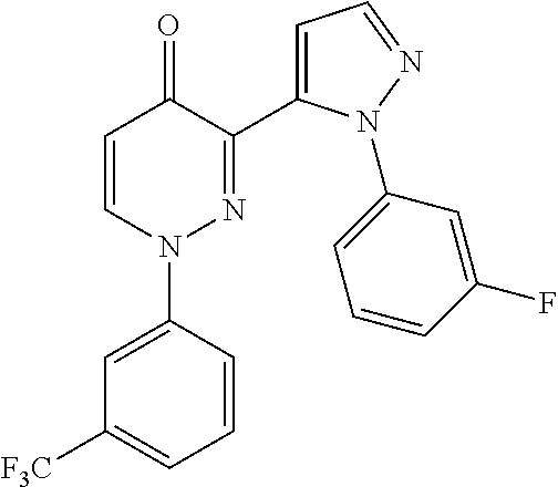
C1=C(N2N=C(C3=CC=NN3C3=CC=CC(F)=C3)C(=O)C=C2)C=CC=C1[F3C]
